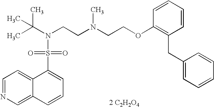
C1=NC=C2C(=C1)C(S(=O)(=O)N(C(C)(C)C)CCN(CCOC1=C(CC3=CC=CC=C3)C=CC=C1)C)=CC=C2.[2 C2H2O4]
